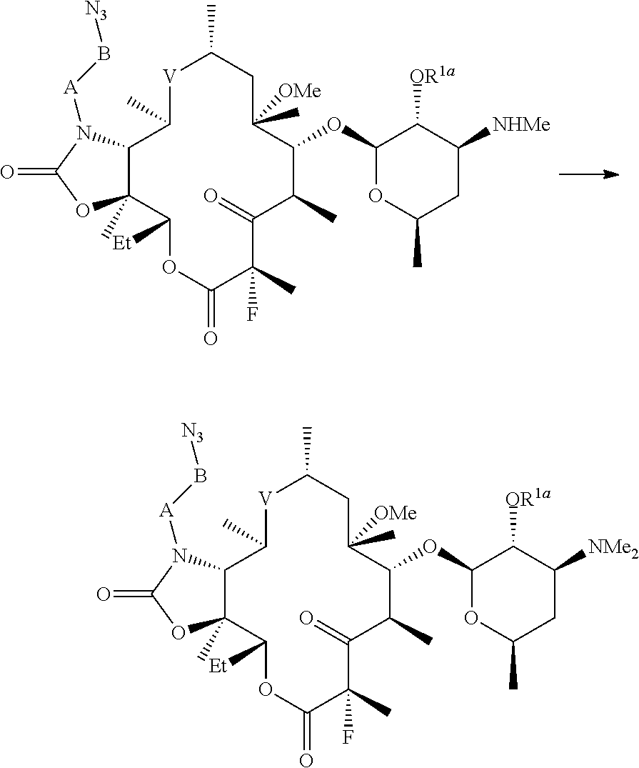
[V]1C(C)CC(C)([OMe])C(OC2OC(C)CC([NHMe])C2[OR1a])C(C)C(=O)C(C)(F)C(=O)OC([Et])C2(C)C(C1C)N([A]B[N3])C(=O)O2.[V]1C(C)CC(C)([OMe])C(OC2OC(C)CC([NMe2])C2[OR1a])C(C)C(=O)C(C)(F)C(=O)OC([Et])C2(C)C(C1C)N([A]B[N3])C(=O)O2
